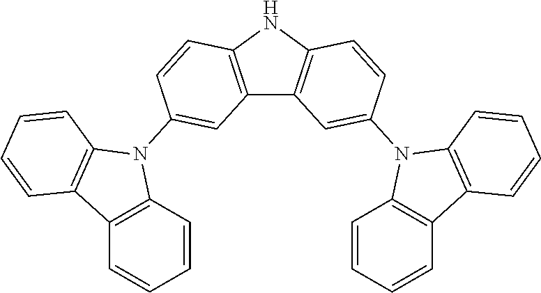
C12=C(NC3=C1C=C(N1C4=C(C5=C1C=CC=C5)C=CC=C4)C=C3)C=CC(N1C3=C(C4=C1C=CC=C4)C=CC=C3)=C2
